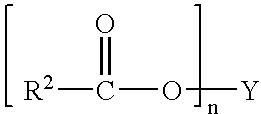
[R2]C(O[Y])=O
